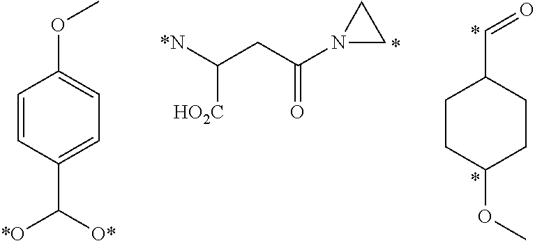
C1=CC(C([*O])[O*])=CC=C1OC.[*N]C(CC(N1CC1)=O)[HO2C].*.C1CC(OC)CCC1C=O.*.*
